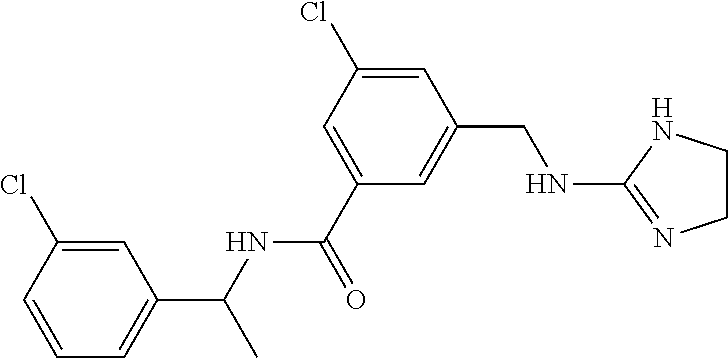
C1(Cl)=CC(C(NC(C2=CC(Cl)=CC(CNC3=NCCN3)=C2)=O)C)=CC=C1
